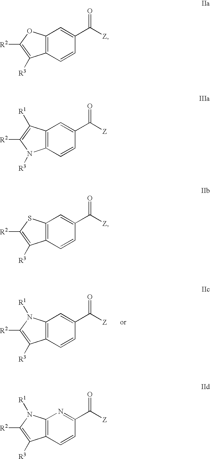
C12=C(C=CC(C([Z])=O)=C1)C([R3])=C([R2])N2[R1].C12=C(C=CC(C([Z])=O)=N1)C([R3])=C([R2])N2[R1].C12=C(C=CC(C([Z])=O)=C1)C([R3])=C([R2])O2.C12=C(C=CC(C([Z])=O)=C1)N([R3])C([R2])=C2[R1].C12=C(C=CC(C([Z])=O)=C1)C([R3])=C([R2])S2
